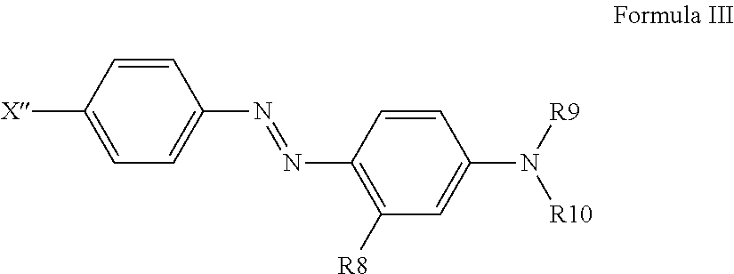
C1=C([X])C=CC(N=NC2=C([R8])C=C(N([R9])[R10])C=C2)=C1
